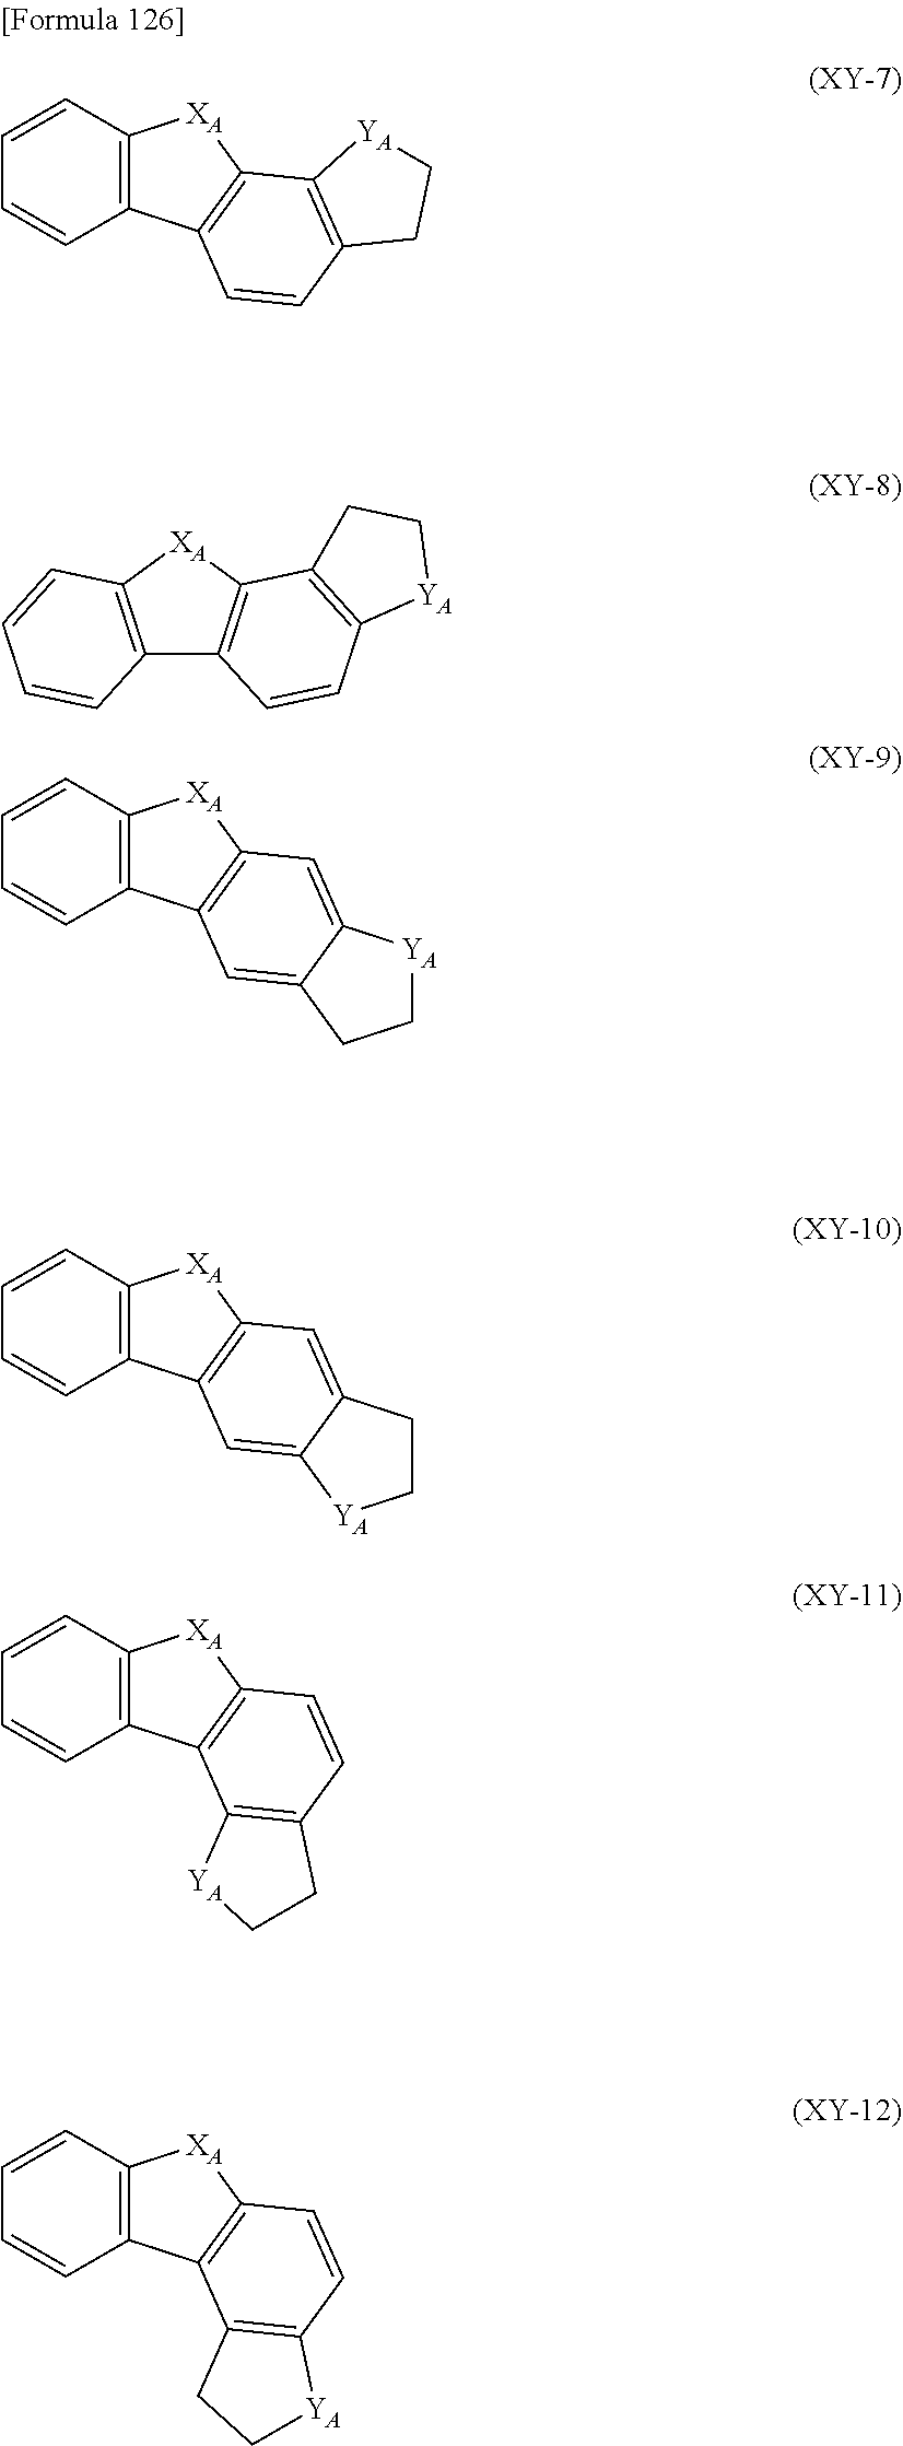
C1=CC2=C(C=C1)C1=C([XA]2)C=CC2=C1CC[YA]2.C1=CC2=C(C=C1)C1=C([XA]2)C2=C(C=C1)CC[YA]2.C12=C([XA]C3=C1C=CC1=C3CC[YA]1)C=CC=C2.C1=CC2=C(C=C1)C1=C([XA]2)C=C2C(=C1)CC[YA]2.C1=CC2=C(C=C1)C1=C([XA]2)C=C2C(=C1)[YA]CC2.C1=CC2=C(C=C1)C1=C([XA]2)C=CC2=C1[YA]CC2
